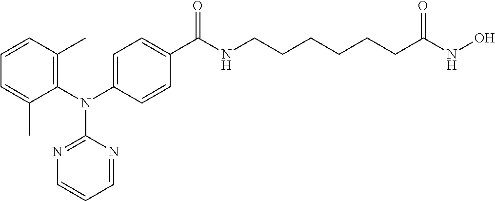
C1(N(C2=C(C)C=CC=C2C)C2=NC=CC=N2)=CC=C(C(NCCCCCCC(NO)=O)=O)C=C1
